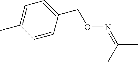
C1=C(C)C=CC(CON=C(C)C)=C1
